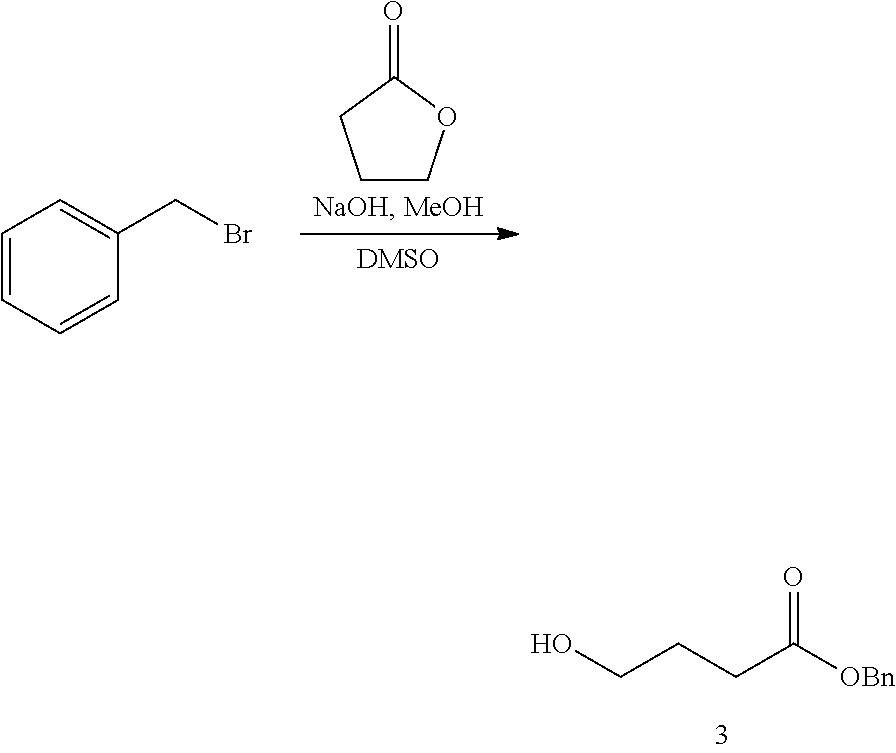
C1=CC=CC(CBr)=C1.C1COC(=O)C1.OCCCC([OBn])=O
